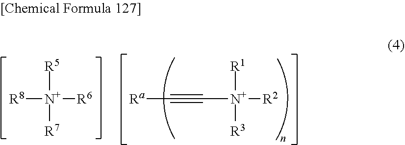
[R8][N+]([R5])([R7])[R6].C([N+]([R1])([R3])[R2])#C[Ra]
